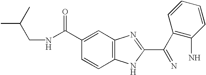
C12=C(C=C(C(=O)NCC(C)C)C=C1)N=C(C(C1=C(N)C=CC=C1)=N)N2
